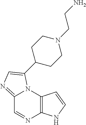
C12=NC=C(C3CCN(CCN)CC3)N1C1=C(N=C2)NC=C1
